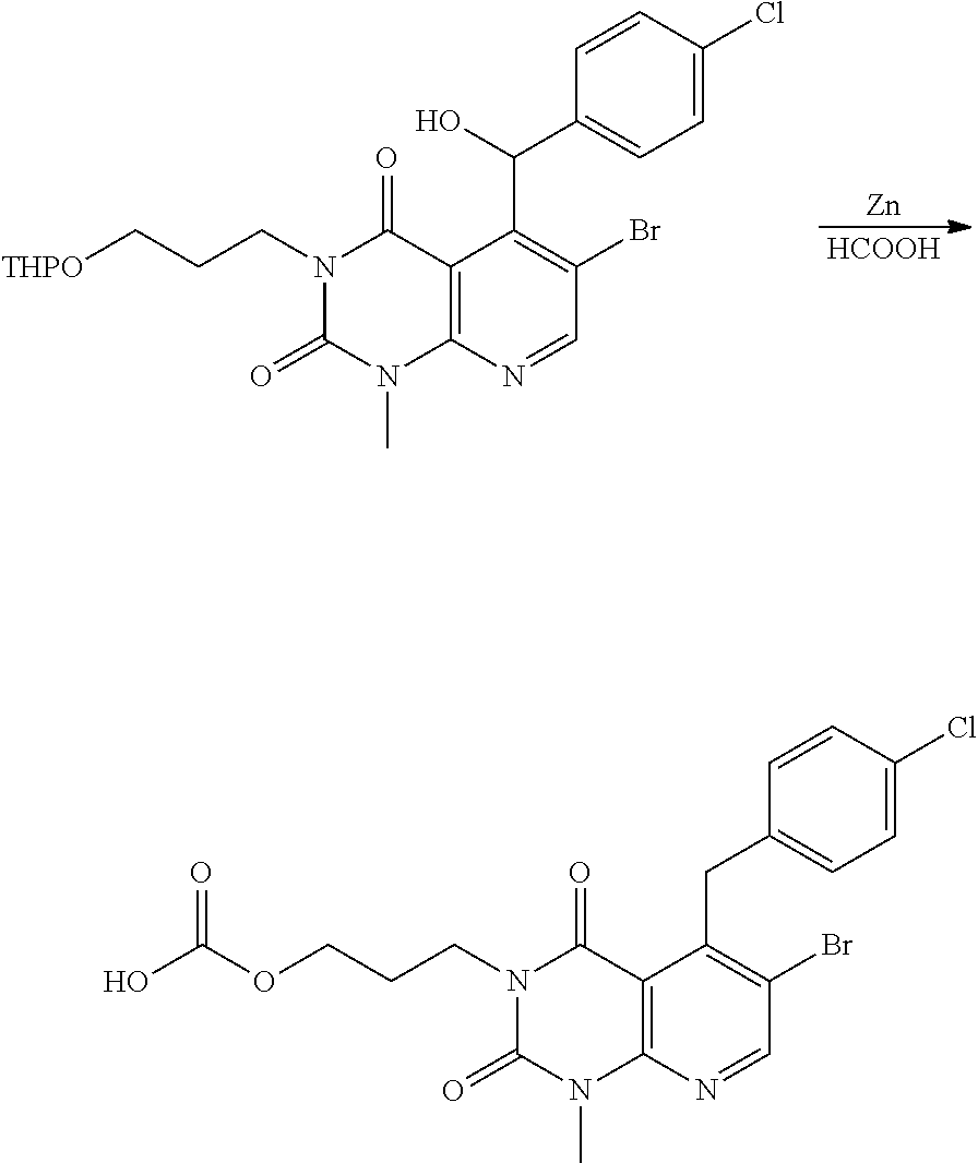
[HCOOH].[Zn].C1(Br)=C(C(C2=CC=C(Cl)C=C2)O)C2=C(N=C1)N(C)C(=O)N(CCC[THPO])C2=O.C1(Br)=C(CC2=CC=C(Cl)C=C2)C2=C(N=C1)N(C)C(=O)N(CCCOC(O)=O)C2=O
